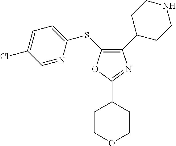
C1COCCC1C1=NC(C2CCNCC2)=C(SC2=CC=C(Cl)C=N2)O1
